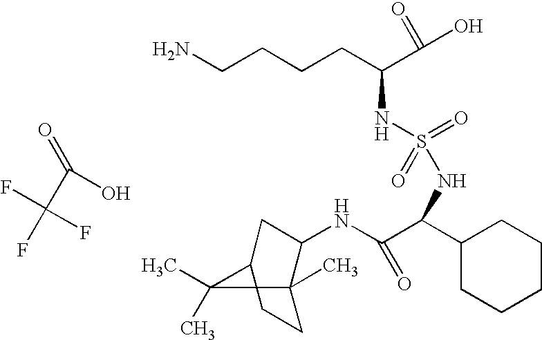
NCCCCC(C(=O)O)NS(=O)(=O)NC(C1CCCCC1)C(=O)NC1C2(C)CCC(C1)C2(C)C.C(O)(=O)C(F)(F)F
